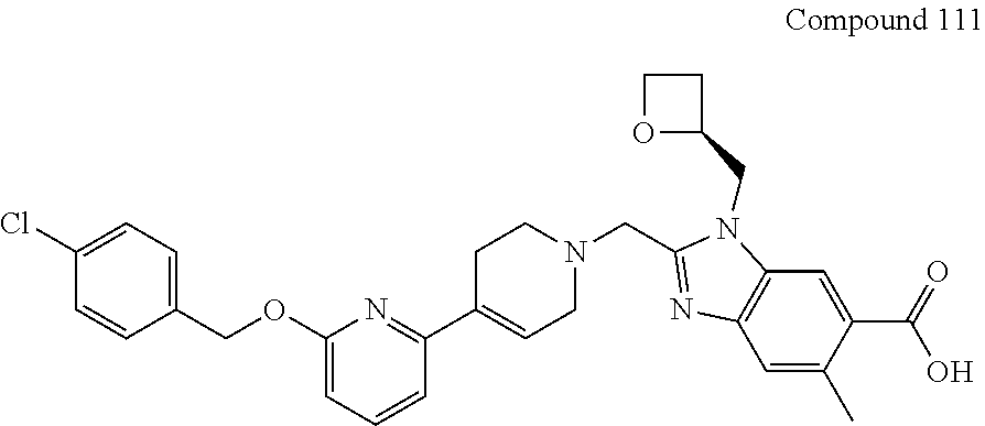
C1(Cl)=CC=C(COC2=CC=CC(C3=CCN(CC4=NC5=C(N4CC4CCO4)C=C(C(=O)O)C(C)=C5)CC3)=N2)C=C1
